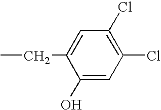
CCC1=CC(Cl)=C(Cl)C=C1O
